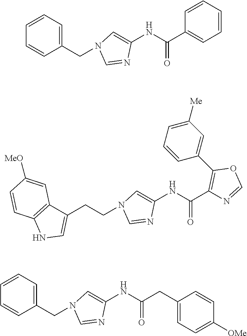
C1=CC=CC(C(NC2=CN(CC3=CC=CC=C3)C=N2)=O)=C1.C1(C(NC2=CN(CCC3=CNC4=C3C=C([MeO])C=C4)C=N2)=O)=C(C2=CC([Me])=CC=C2)OC=N1.C(C(NC1=CN(CC2=CC=CC=C2)C=N1)=O)C1=CC=C([OMe])C=C1
